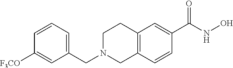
[F3CO]C1=CC(CN2CC3=C(CC2)C=C(C(NO)=O)C=C3)=CC=C1
